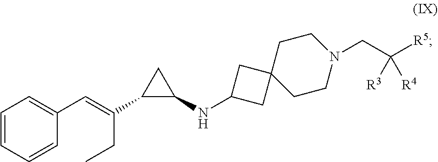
C1=CC=CC(C=C(CC)C2C(NC3CC4(C3)CCN(CC([R5])([R3])[R4])CC4)C2)=C1
